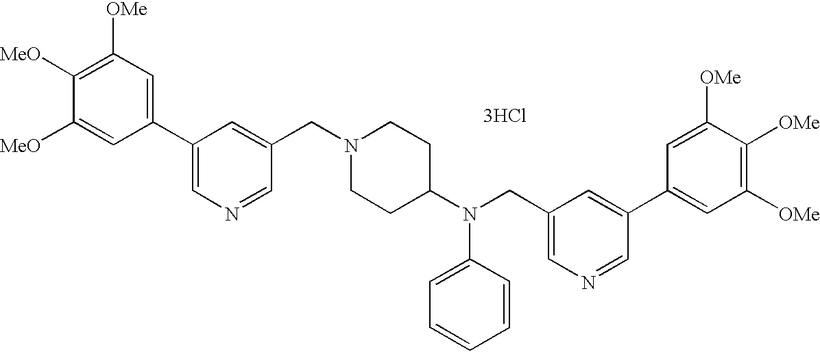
C1([OMe])=C([MeO])C([MeO])=CC(C2=CN=CC(CN3CCC(N(CC4=CN=CC(C5=CC([OMe])=C([OMe])C([OMe])=C5)=C4)C4=CC=CC=C4)CC3)=C2)=C1.[3HCl]
